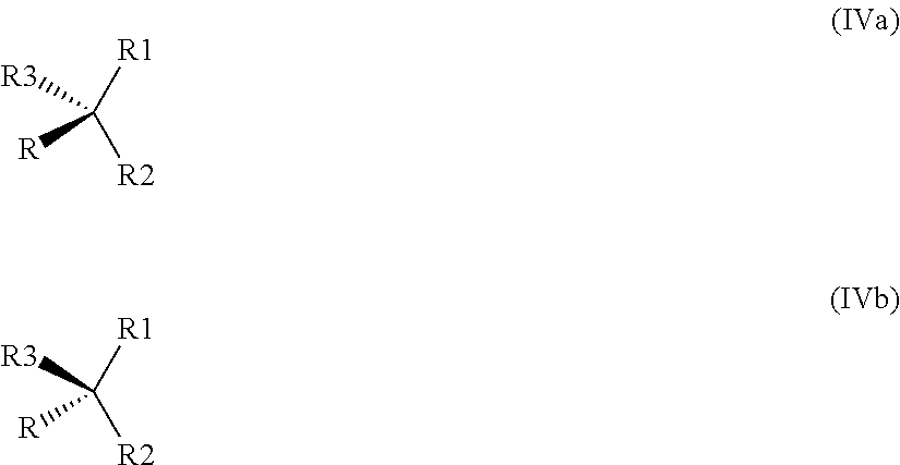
[R1]C([R2])([R3])[R].[R1]C([R2])([R3])[R]
